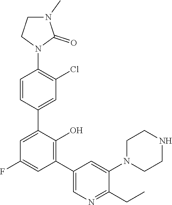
C1=C(C2=CC(Cl)=C(N3C(=O)N(C)CC3)C=C2)C(O)=C(C2=CN=C(CC)C(N3CCNCC3)=C2)C=C1F
